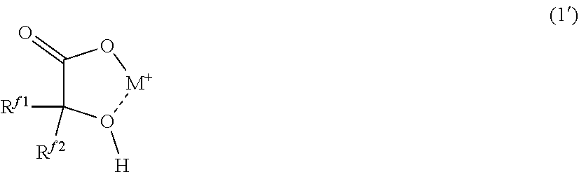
C1(=O)C([Rf1])([Rf2])O([H])[M+]O1
